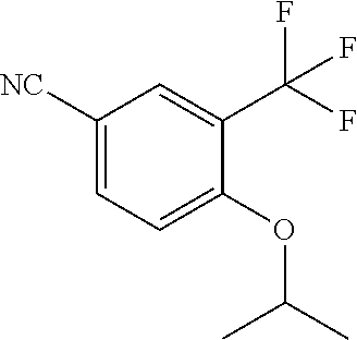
C1([NC])=CC=C(OC(C)C)C(C(F)(F)F)=C1
